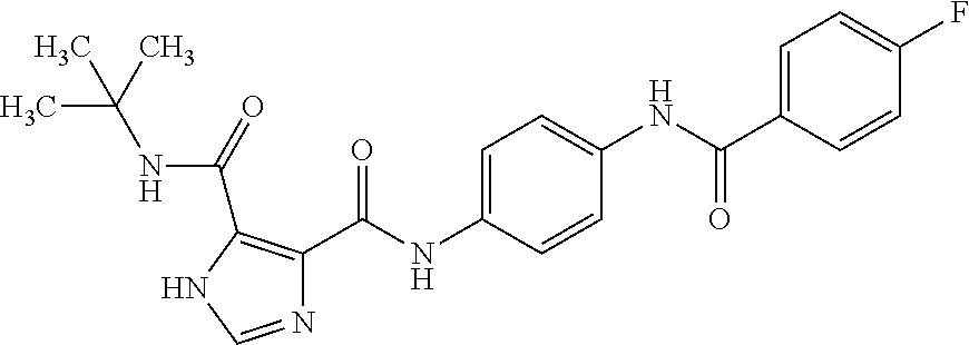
N1=CNC(C(=O)NC(C)(C)C)=C1C(NC1=CC=C(NC(C2=CC=C(F)C=C2)=O)C=C1)=O
